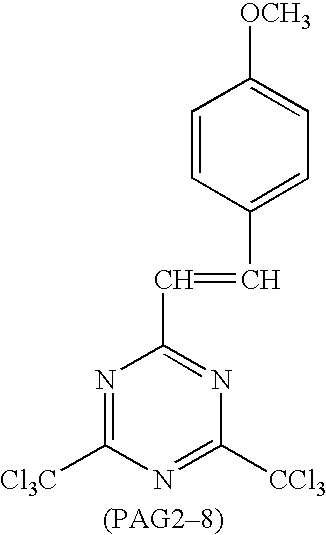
C(C1=NC([CCl3])=NC([Cl3C])=N1)=CC1=CC=C([OCH3])C=C1
